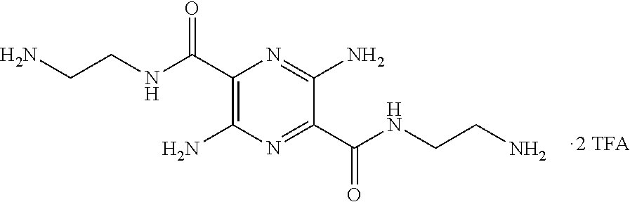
C1(C(NCCN)=O)=C(N)N=C(C(NCCN)=O)C(N)=N1
